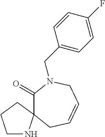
C1(=O)N(CC2=CC=C(F)C=C2)CC=CCC12NCCC2
